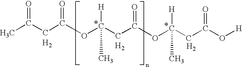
CC(CC(OC(CC(OC(CC(O[H])=O)([H])C)=O)([H])C)=O)=O.[H2].[H2].[H2]
